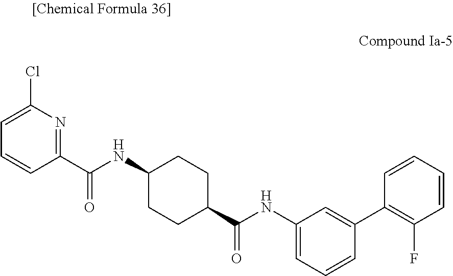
C1=C(Cl)N=C(C(NC2CCC(C(NC3=CC=CC(C4=C(F)C=CC=C4)=C3)=O)CC2)=O)C=C1
